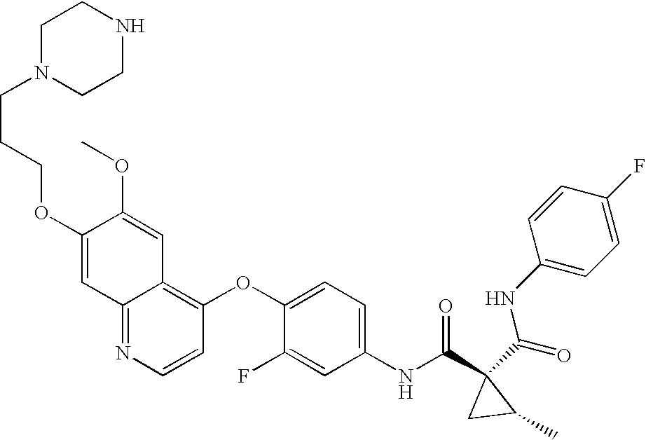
C1N(CCCOC2=CC3=NC=CC(OC4=CC=C(NC(C5(C(=O)NC6=CC=C(F)C=C6)CC5C)=O)C=C4F)=C3C=C2OC)CCNC1
